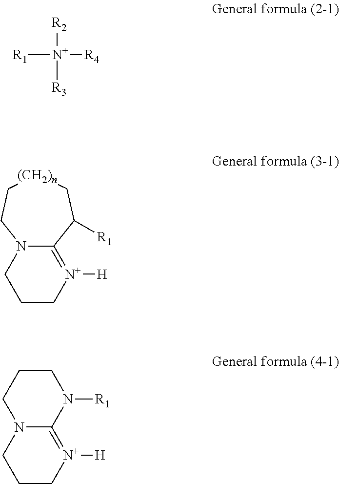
[R2][N+]([R3])([R1])[R4].N12C(=[N+]([H])CCC1)C([R1])C[(CH2)n]CC2.N12C(=[N+]([H])CCC1)N([R1])CCC2
